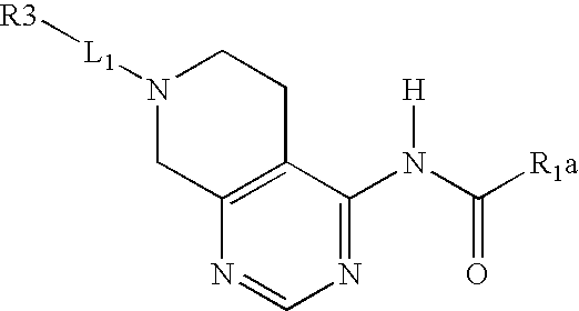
[R3][L1]N1CC2=C(CC1)C(N(C([R1a])=O)[H])=NC=N2
